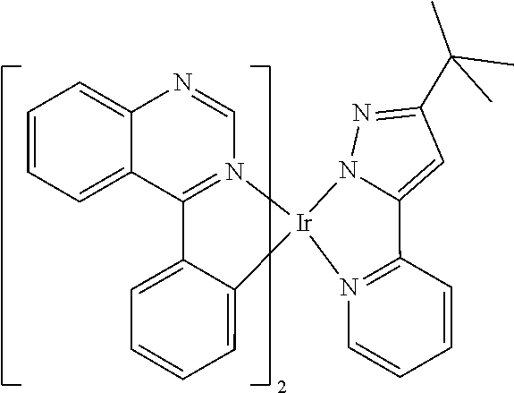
C12=CC=CC=C1C1=N(C=N2)[Ir]2(C3=CC=CC=C13)N1=C(C3=CC(C(C)(C)C)=NN23)C=CC=C1
